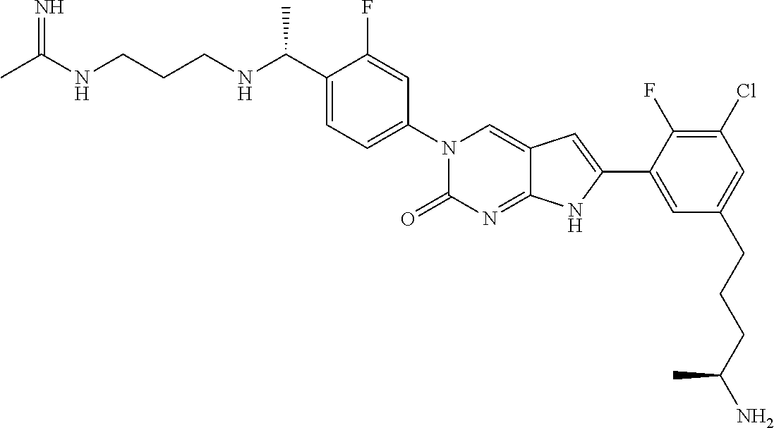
CC(NCCCNC(C1=CC=C(N2C(=O)N=C3C(=C2)C=C(C2=CC(CCCC(N)C)=CC(Cl)=C2F)N3)C=C1F)C)=N
